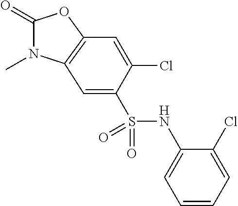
C1(=O)N(C)C2=C(O1)C=C(Cl)C(S(NC1=CC=CC=C1Cl)(=O)=O)=C2
